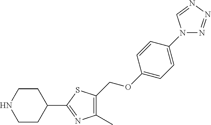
C1(C)=C(COC2=CC=C(N3N=NN=C3)C=C2)SC(C2CCNCC2)=N1
